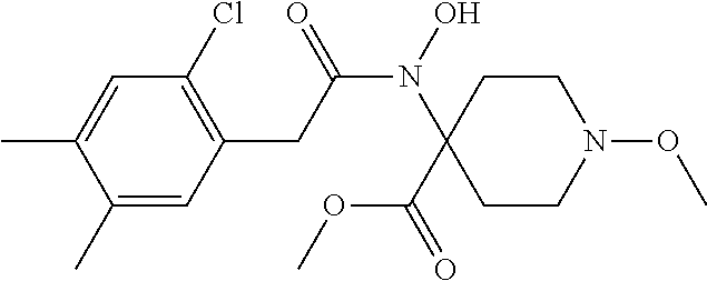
C1=C(C)C(C)=CC(CC(N(O)C2(C(=O)OC)CCN(OC)CC2)=O)=C1Cl
